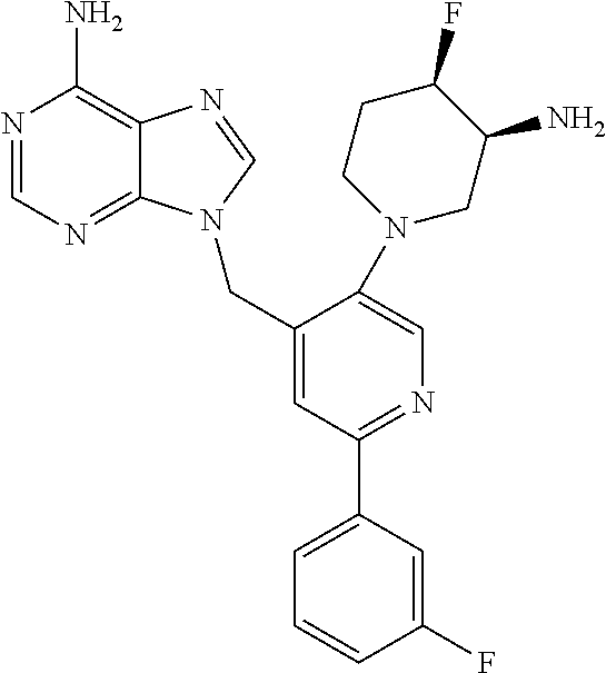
N1=CN=C2C(=C1N)N=CN2CC1=CC(C2=CC=CC(F)=C2)=NC=C1N1CC(N)C(F)CC1
